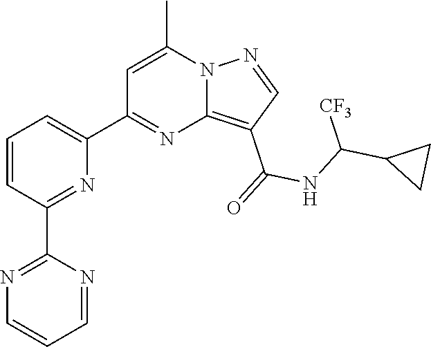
C12=C(C(=O)NC(C3CC3)[CF3])C=NN1C(C)=CC(C1=CC=CC(C3=NC=CC=N3)=N1)=N2
